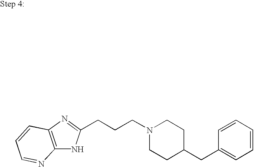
C(CCN1CCC(CC2=CC=CC=C2)CC1)C1=NC2=C(N1)N=CC=C2
